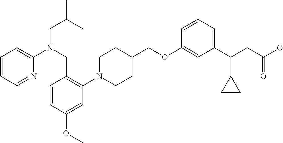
C1(OCC2CCN(C3=C(CN(CC(C)C)C4=CC=CC=N4)C=CC(OC)=C3)CC2)=CC(C(CC(O)=O)C2CC2)=CC=C1
